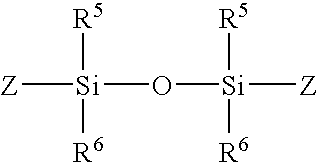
[R5][Si]([R6])(O[Si]([R5])([R6])[Z])[Z]
